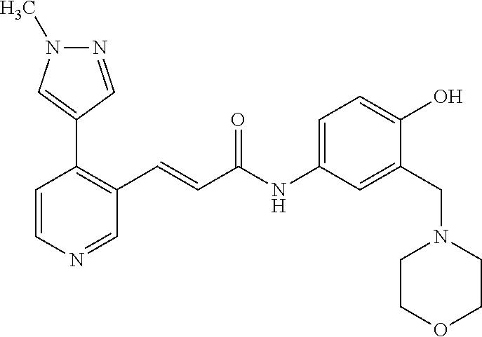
N1=CC(C2=C(C=CC(NC3=CC=C(O)C(CN4CCOCC4)=C3)=O)C=NC=C2)=CN1C
